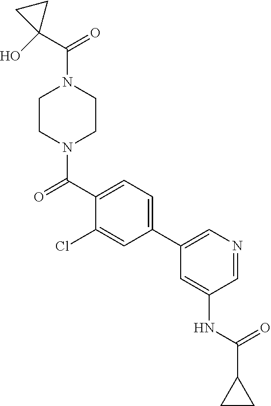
C1CN(C(C2=CC=C(C3=CN=CC(NC(C4CC4)=O)=C3)C=C2Cl)=O)CCN1C(C1(O)CC1)=O
